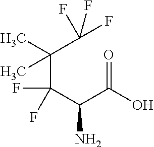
CC(C(C(C(O)=O)N)(F)F)(C(F)(F)F)C
